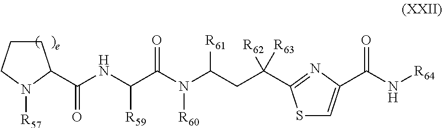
C1CCN([R57])C1C(=O)NC(C(N(C(CC([R62])([R63])C1=NC(C(N[R64])=O)=CS1)[R61])[R60])=O)[R59]
